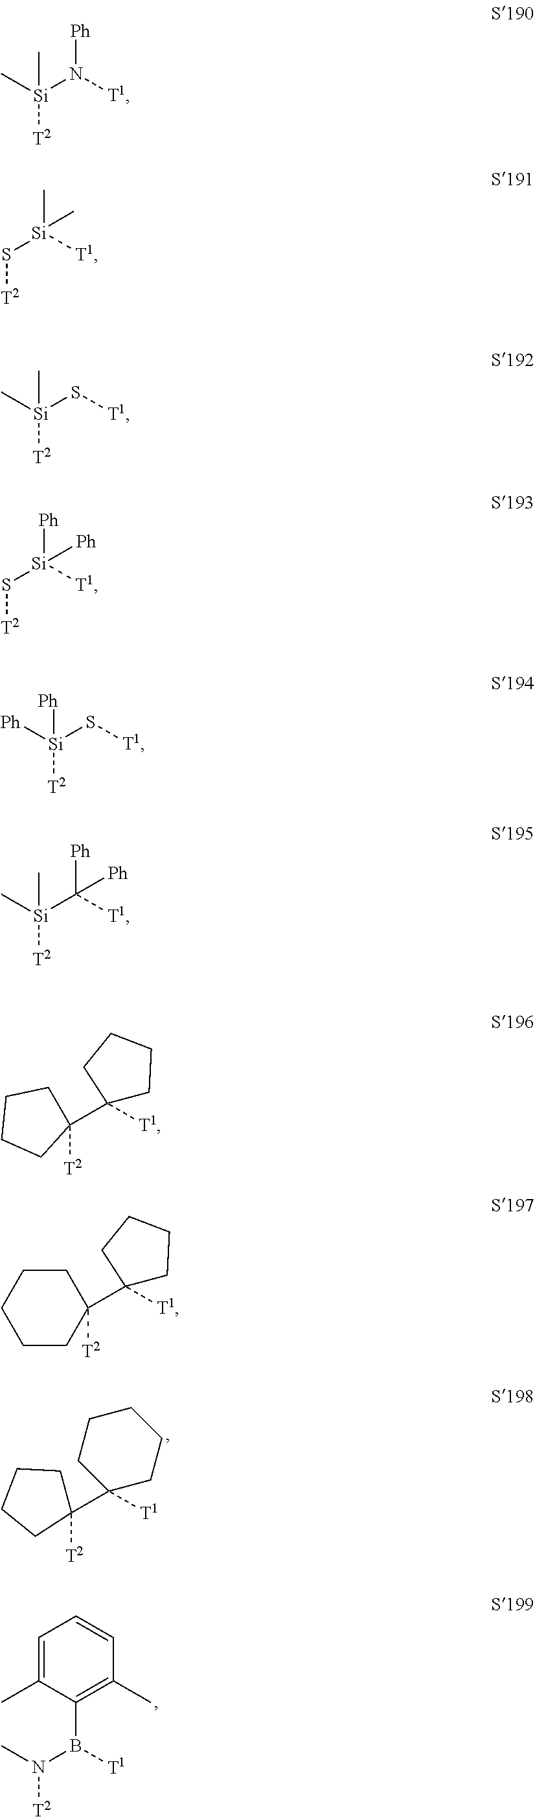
[T1]C1(C2([T2])CCCC2)CCCCC1.[T1]B(N([T2])C)C1=C(C)C=CC=C1C.[T1]N([Si]([T2])(C)C)[Ph].[T1][Si](S[T2])(C)C.[T1]S[Si]([T2])(C)C.[T1][Si](S[T2])([Ph])[Ph].[T1]S[Si]([T2])([Ph])[Ph].[T1]C([Si]([T2])(C)C)([Ph])[Ph].[T1]C1(C2([T2])CCCC2)CCCC1.[T1]C1(C2([T2])CCCCC2)CCCC1
